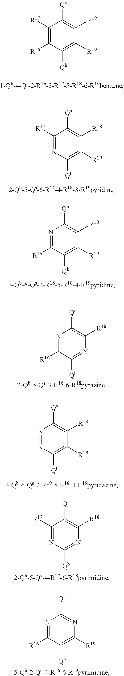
C1([R17])=C([R16])C([Qb])=C([R19])C([R18])=C1[Qs].C1([R17])=NC([Qb])=C([R19])C([R18])=C1[Qs].N1=C([R16])C([Qb])=C([R19])C([R18])=C1[Qs].N1=C([R16])C([Qb])=NC([R18])=C1[Qs].N1=NC([Qb])=C([R19])C([R18])=C1[Qs].C1([R17])=NC([Qb])=NC([R18])=C1[Qs].N1=C([R16])C([Qb])=C([R19])N=C1[Qs]
